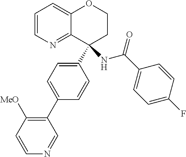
C1=CN=C2C(=C1)OCCC2(C1=CC=C(C2=C([MeO])C=CN=C2)C=C1)NC(C1=CC=C(F)C=C1)=O
